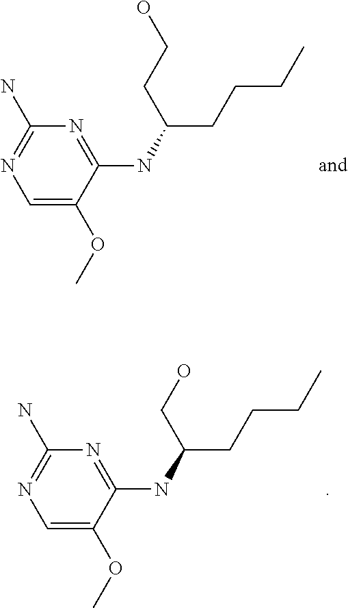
C1=C(OC)C(NC(CCCC)CCO)=NC(N)=N1.C1=C(OC)C(NC(CCCC)CO)=NC(N)=N1
